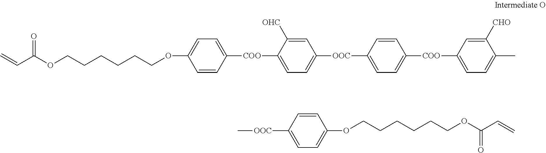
C=CC(OCCCCCCOC1=CC=C([COO]C2=CC=C([OOC]C3=CC=C([COO]C4=CC=C(C)C([CHO])=C4)C=C3)C=C2[OHC])C=C1)=O.C[OOC]C1=CC=C(OCCCCCCOC(C=C)=O)C=C1
